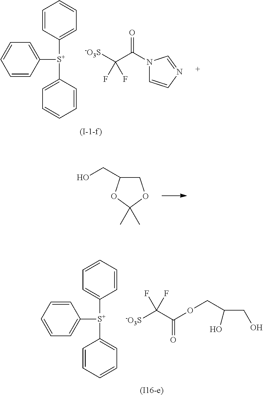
[(I16-e)].C1=CC=CC([S+](C2=CC=CC=C2)C2=CC=CC=C2)=C1.C([-O3S])(C(=O)OCC(CO)O)(F)F.C1=CC([S+](C2=CC=CC=C2)C2=CC=CC=C2)=CC=C1.N1(C(C([-O3S])(F)F)=O)C=CN=C1.C1C(CO)OC(C)(C)O1
